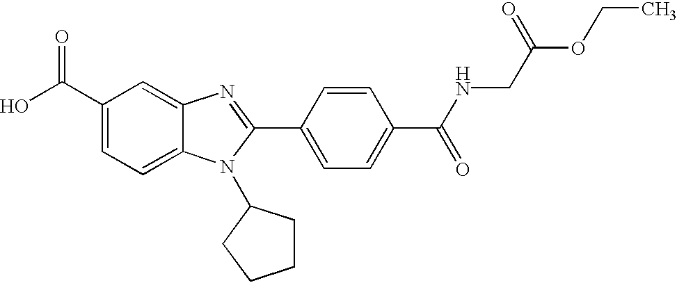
C1(C(O)=O)=CC=C2C(=C1)N=C(C1=CC=C(C(NCC(OCC)=O)=O)C=C1)N2C1CCCC1
